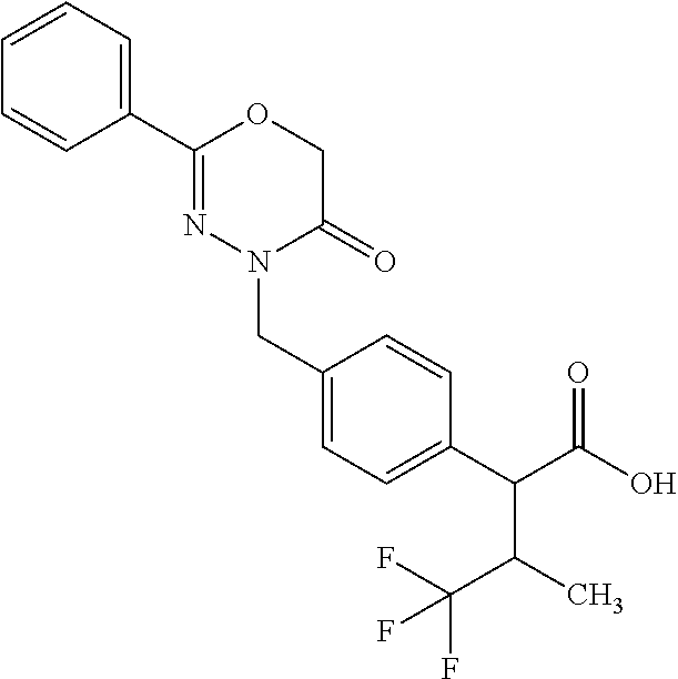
C1=CC=C(C2=NN(CC3=CC=C(C(C(O)=O)C(C)C(F)(F)F)C=C3)C(=O)CO2)C=C1
